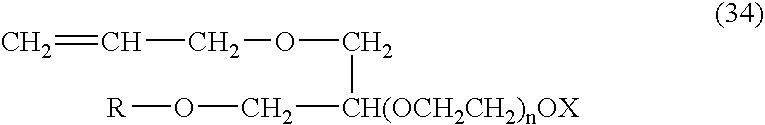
C=CCOC[CH(OCH2CH2)nOX]CO[R]
